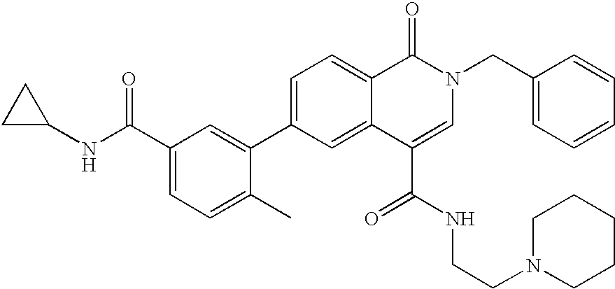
C1(CN2C(=O)C3=CC=C(C4=CC(C(NC5CC5)=O)=CC=C4C)C=C3C(C(NCCN3CCCCC3)=O)=C2)=CC=CC=C1
